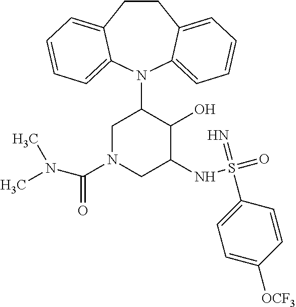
C12=CC=CC=C1N(C1CN(C(=O)N(C)C)CC(NS(=O)(=N)C3=CC=C([OCF3])C=C3)C1O)C1=CC=CC=C1CC2
